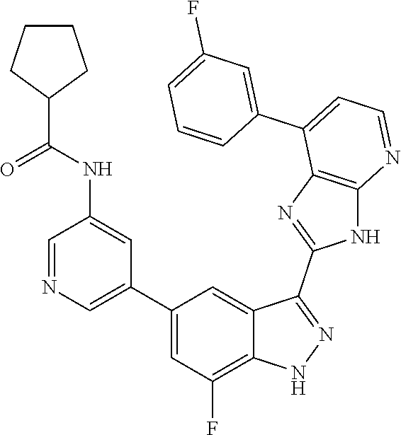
C1=NC=C(C2=CC(F)=C3C(=C2)C(C2=NC4=C(N2)N=CC=C4C2=CC(F)=CC=C2)=NN3)C=C1NC(=O)C1CCCC1
